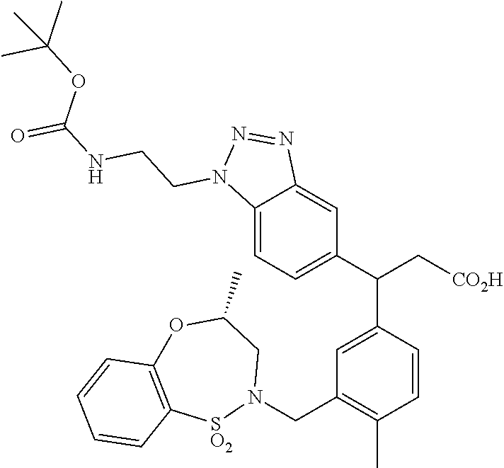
C12=CC=C(C(C3=CC(CN4CC(C)OC5=C([SO2]4)C=CC=C5)=C(C)C=C3)C[CO2H])C=C1N=NN2CCNC(=O)OC(C)(C)C
